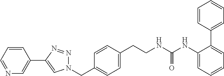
N1=CC=CC(C2=CN(CC3=CC=C(CCNC(NC4=CC=CC=C4C4=CC=CC=C4)=O)C=C3)N=N2)=C1
